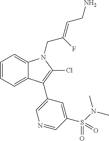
C1=CC=C2C(=C1)N(CC(=CCN)F)C(Cl)=C2C1=CN=CC(S(=O)(=O)N(C)C)=C1
